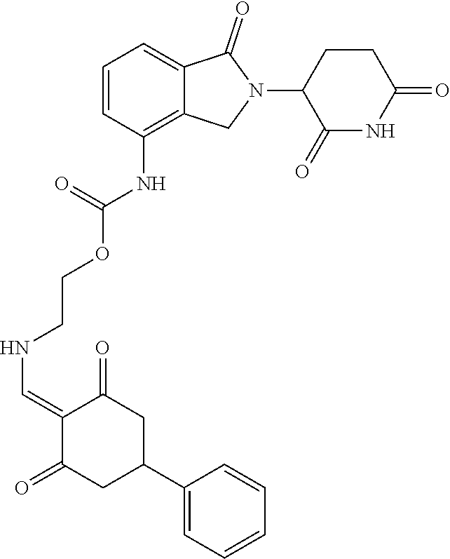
C1=CC(NC(OCCNC=C2C(=O)CC(C3=CC=CC=C3)CC2=O)=O)=C2C(=C1)C(=O)N(C1C(=O)NC(=O)CC1)C2
